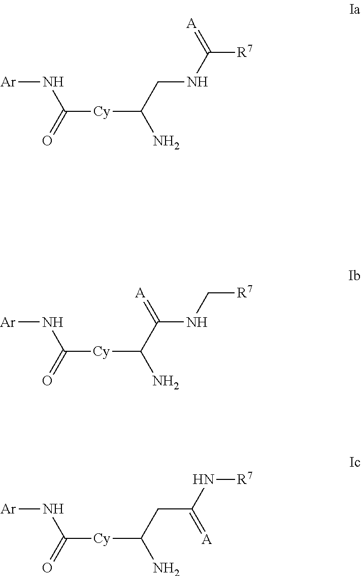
[Ar]NC(=O)[Cy]C(CNC([R7])=[A])N.[Ar]NC(=O)[Cy]C(C(NC[R7])=[A])N.[Ar]NC(=O)[Cy]C(CC(N[R7])=[A])N
